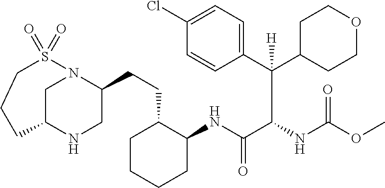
C1C(NC(C(C(C2=CC=C(Cl)C=C2)(C2CCOCC2)[H])NC(OC)=O)=O)C(CCC2N3CC(NC2)CCCS3(=O)=O)CCC1
